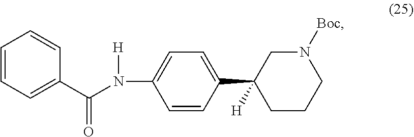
C1=CC=C(C(N(C2=CC=C(C3([H])CCCN([Boc])C3)C=C2)[H])=O)C=C1
